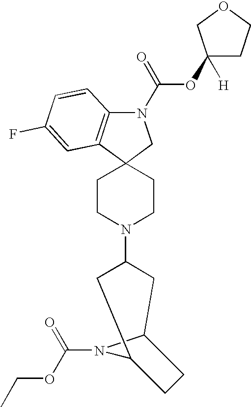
N1(C(=O)OC2([H])CCOC2)C2=C(C3(C1)CCN(C1CC4N(C(OCC)=O)C(C1)CC4)CC3)C=C(F)C=C2
